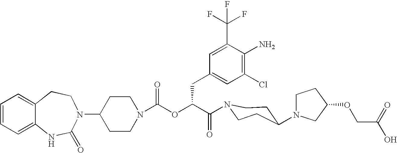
C12=CC=CC=C1NC(=O)N(C1CCN(C(OC(C(=O)N3CCC(N4CCC(OCC(O)=O)C4)CC3)CC3=CC(Cl)=C(N)C(C(F)(F)F)=C3)=O)CC1)CC2
